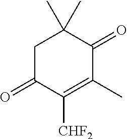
C1C(=O)C([CHF2])=C(C)C(=O)C1(C)C
